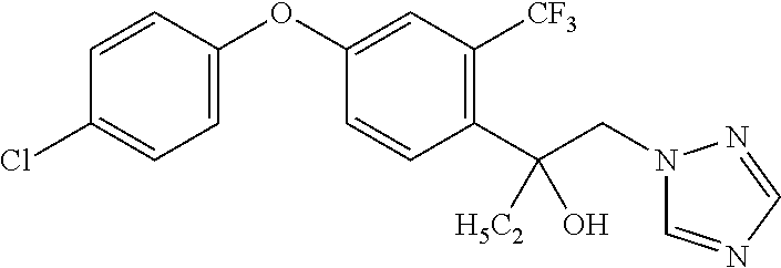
C1=CC(OC2=CC([CF3])=C(C(CN3C=NC=N3)([H5C2])O)C=C2)=CC=C1Cl
